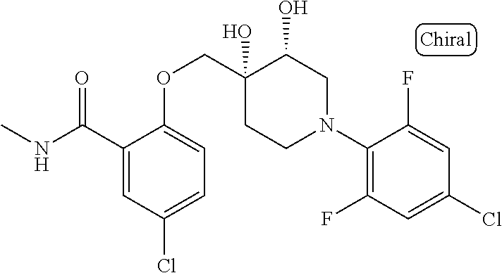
N(C(=O)C1=CC(Cl)=CC=C1OCC1(O)C(O)CN(C2=C(F)C=C(Cl)C=C2F)CC1)C
